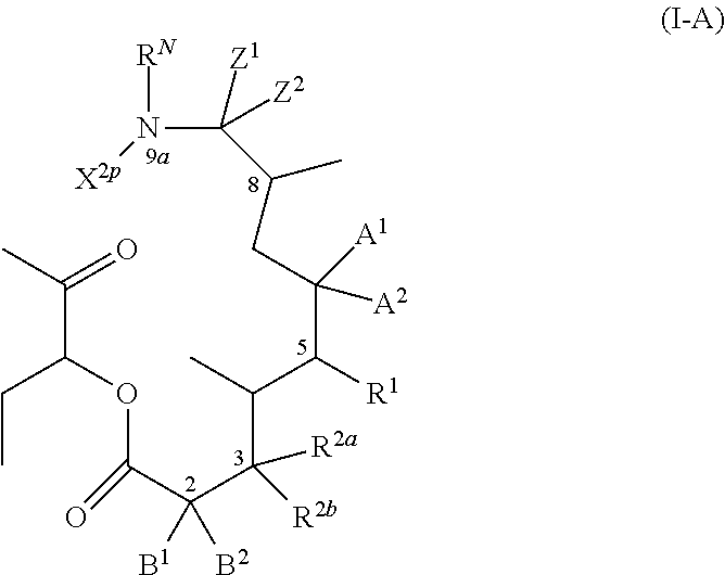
C(C(C(C(C)C(C(CC(C(N([RN])[X2p])([Z1])[Z2])C)([A2])[A1])[R1])([R2a])[R2b])([B1])[B2])(OC(C(C)=O)CC)=O
